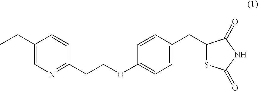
C1(CC)=CN=C(CCOC2=CC=C(CC3SC(=O)NC3=O)C=C2)C=C1
